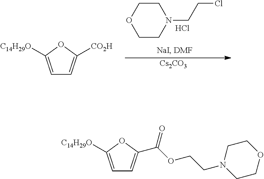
C1=C([C14H29O])OC([CO2H])=C1.[Cs2CO3].C1CN(CCCl)CCO1.Cl.C1=C([C14H29O])OC(C(OCCN2CCOCC2)=O)=C1
